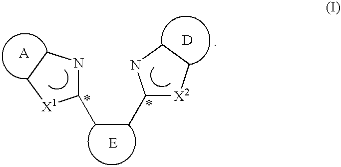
N1CC[X1]C1CCC1[X2]CCN1.[D]
